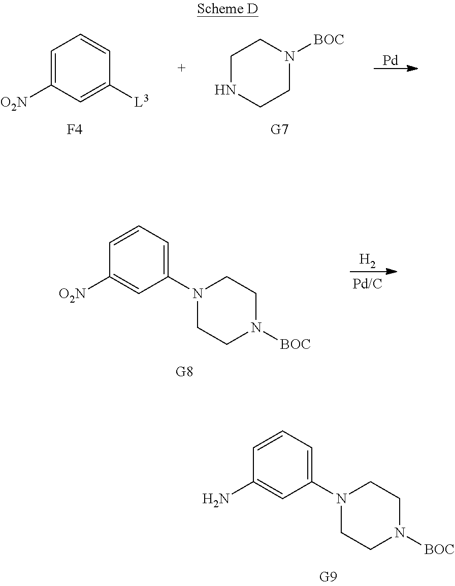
C1=CC=C(N2CCN([BOC])CC2)C=C1N.C1=C([O2N])C=C([L3])C=C1.[F4].C1NCCN([BOC])C1.[Pd].[H2].C1=CC=C(N2CCN([BOC])CC2)C=C1[O2N]
